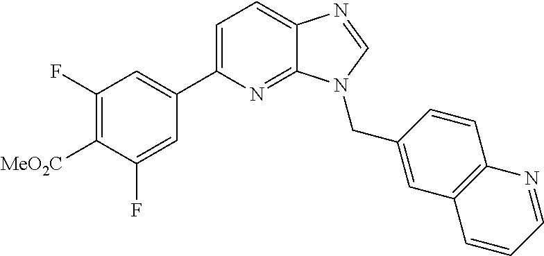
C1(C2=CC=C3C(=N2)N(CC2=CC4=C(C=C2)N=CC=C4)C=N3)=CC(F)=C([MeO2C])C(F)=C1
